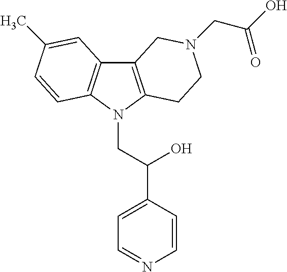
C12=C(N(CC(C3=CC=NC=C3)O)C3=C1C=C(C)C=C3)CCN(CC(O)=O)C2
